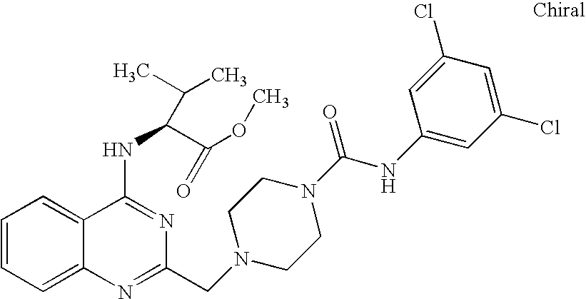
C1=CC=C2C(=C1)C(NC(C(OC)=O)C(C)C)=NC(CN1CCN(C(NC3=CC(Cl)=CC(Cl)=C3)=O)CC1)=N2
